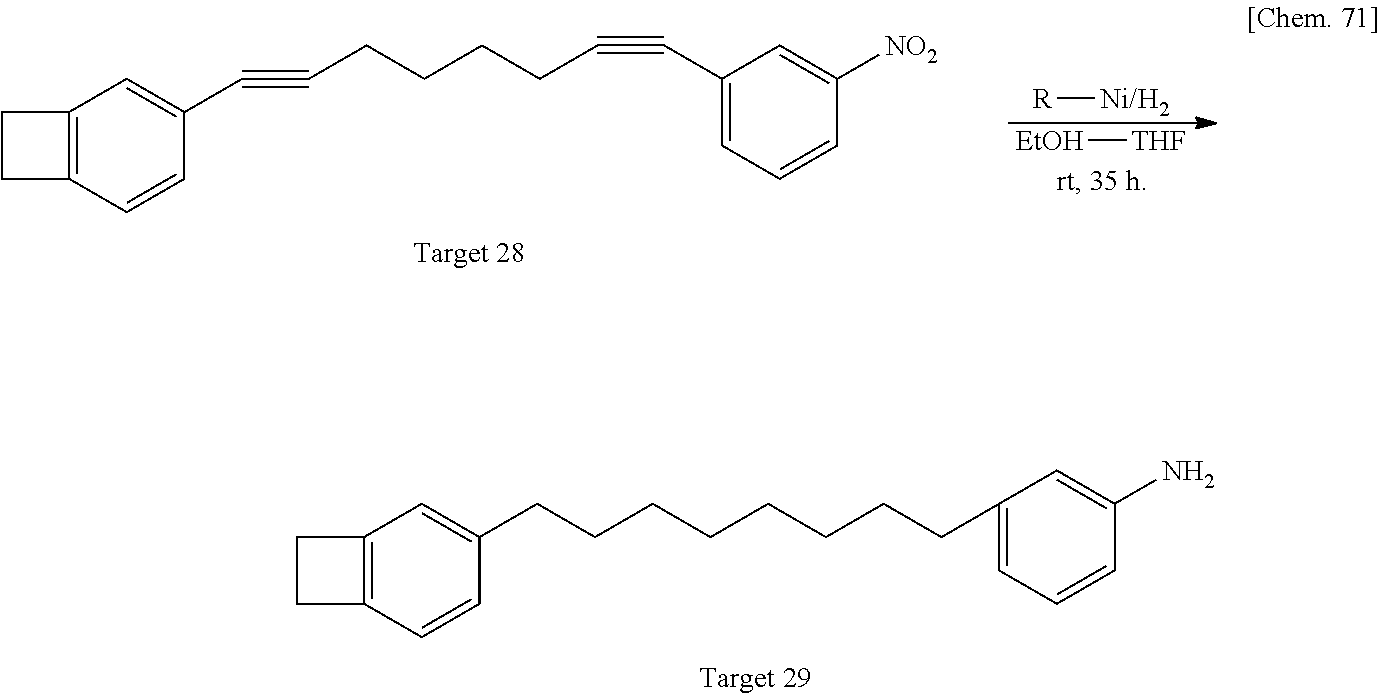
C12=C(C=CC(CCCCCCCCC3=CC=CC(N)=C3)=C1)CC2.C12=C(C=CC(C#CCCCCC#CC3=CC=CC([NO2])=C3)=C1)CC2.[EtOH][THF].[R][Ni/H2]
